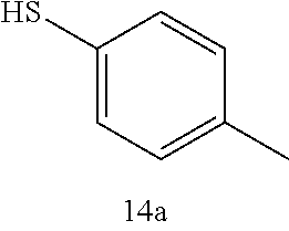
C1(S)=CC=C(C)C=C1
